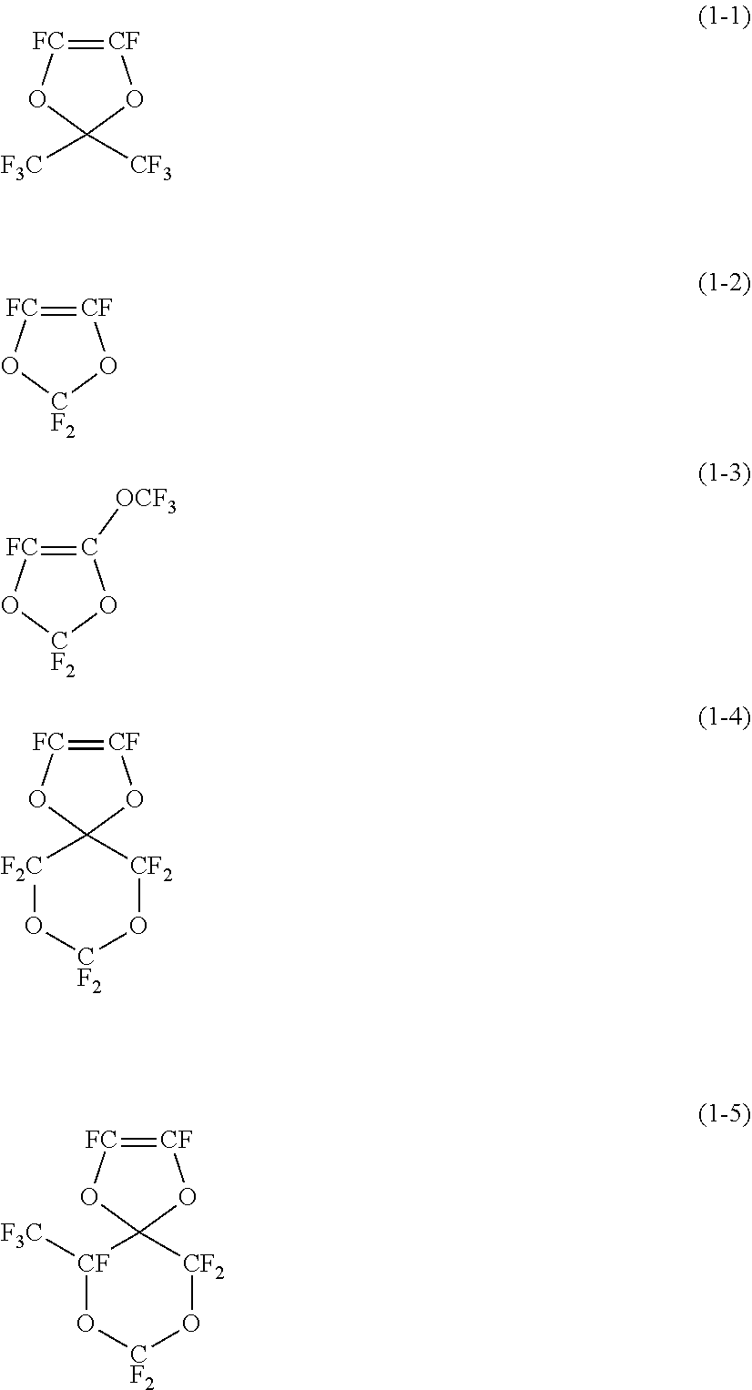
[CF]1=[FC]OC([F3C])([CF3])O1.[CF]1=[FC]O[CF2]O1.C1([OCF3])=[FC]O[CF2]O1.[CF]1=[FC]OC2(O1)[F2C]O[CF2]O[CF2]2.[CF]1=[FC]OC2(O1)[CF]([F3C])O[CF2]O[CF2]2
